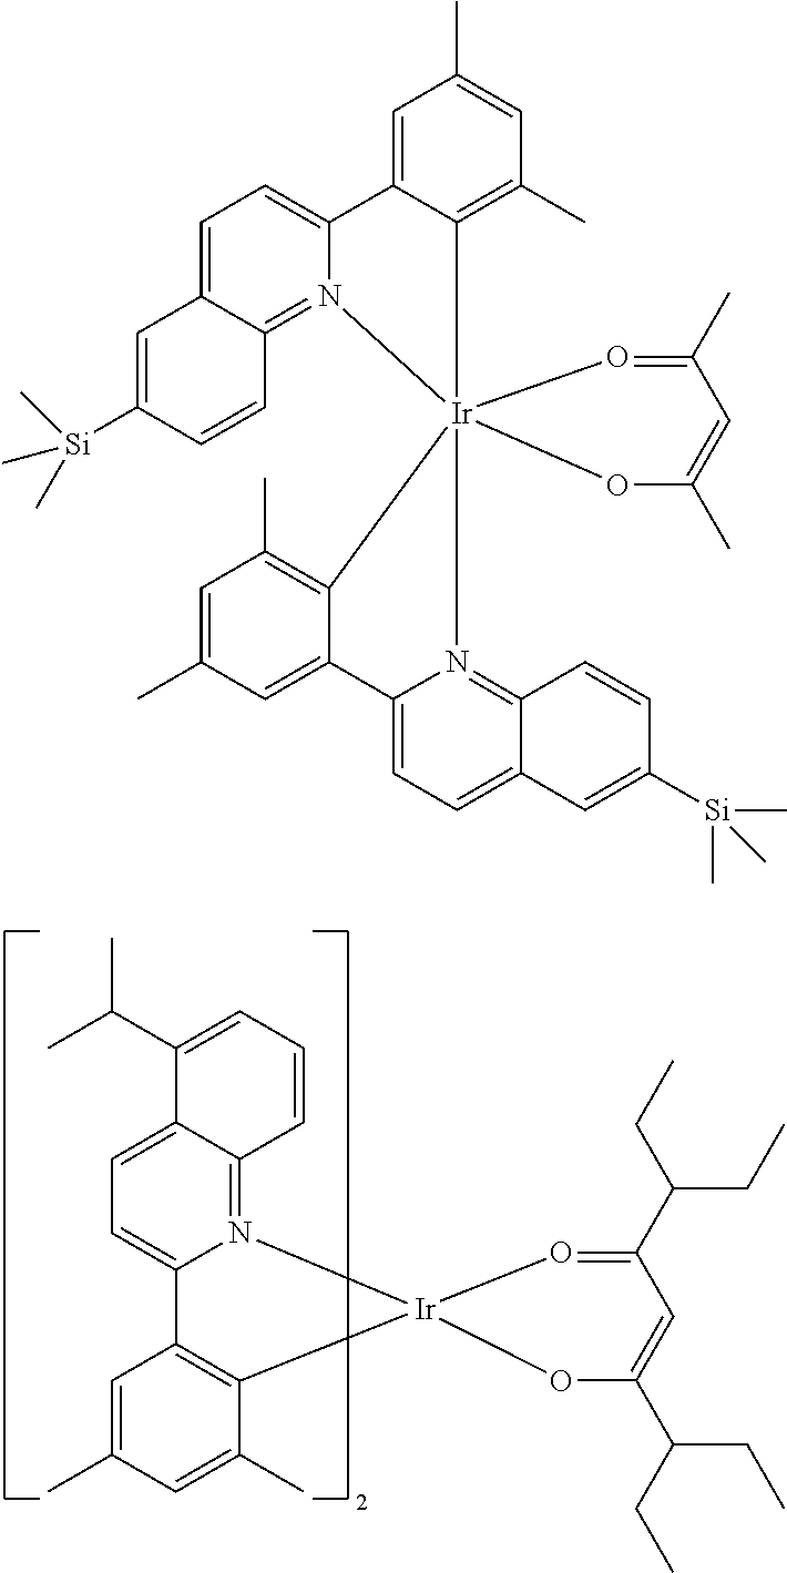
C1=C2C(=N3C(=C1)C1=C(C(C)=CC(C)=C1)[Ir]31O=C(C(CC)CC)C=C(C(CC)CC)O1)C=CC=C2C(C)C.C1=C2C(=C(C)C=C1C)[Ir]13(N4=C5C(=CC=C24)C=C([Si](C)(C)C)C=C5)(O=C(C)C=C(C)O1)N1=C2C(=CC=C1C1=CC(C)=CC(C)=C31)C=C([Si](C)(C)C)C=C2
